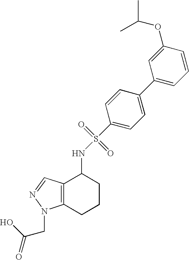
N(S(=O)(=O)C1=CC=C(C2=CC=CC(OC(C)C)=C2)C=C1)C1C2=C(CCC1)N(CC(=O)O)N=C2
